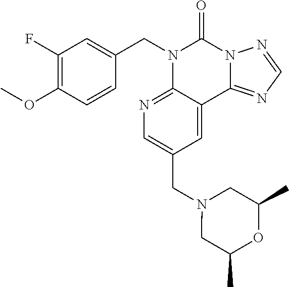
C1(OC)=C(F)C=C(CN2C3=NC=C(CN4CC(C)OC(C)C4)C=C3C3=NC=NN3C2=O)C=C1
